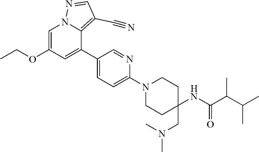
CCOC1=CN2C(=C(C#N)C=N2)C(C2=CC=C(N3CCC(CN(C)C)(NC(C(C(C)C)C)=O)CC3)N=C2)=C1
